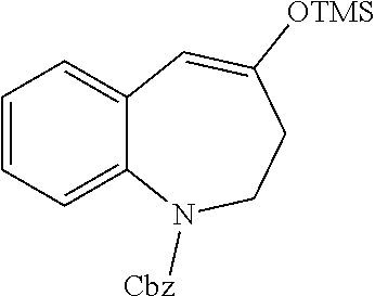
C1=CC=C2C(=C1)C=C([OTMS])CCN2[Cbz]
